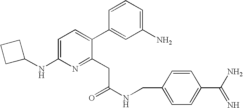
C1=C(NC2CCC2)N=C(CC(NCC2=CC=C(C(N)=N)C=C2)=O)C(C2=CC(N)=CC=C2)=C1
